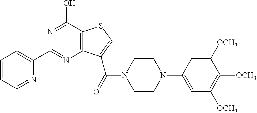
N1=C(O)C2=C(N=C1C1=CC=CC=N1)C(C(N1CCN(C3=CC([OCH3])=C([OCH3])C([OCH3])=C3)CC1)=O)=CS2
